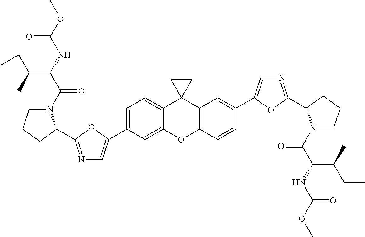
C1(C2=CN=C(C3N(C(=O)C(C(C)CC)NC(=O)OC)CCC3)O2)=CC=C2C3(C4=C(C=CC(C5=CN=C(C6N(C(=O)C(NC(=O)OC)C(C)CC)CCC6)O5)=C4)OC2=C1)CC3
